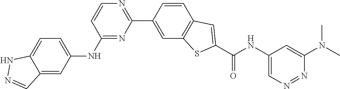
C12=CC(NC3=NC(C4=CC5=C(C=C4)C=C(C(NC4=CN=NC(N(C)C)=C4)=O)S5)=NC=C3)=CC=C1NN=C2
